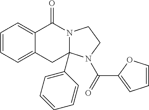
C1=CC=C2C(=C1)C(=O)N1CCN(C(=O)C3=CC=CO3)C1(C1=CC=CC=C1)C2
